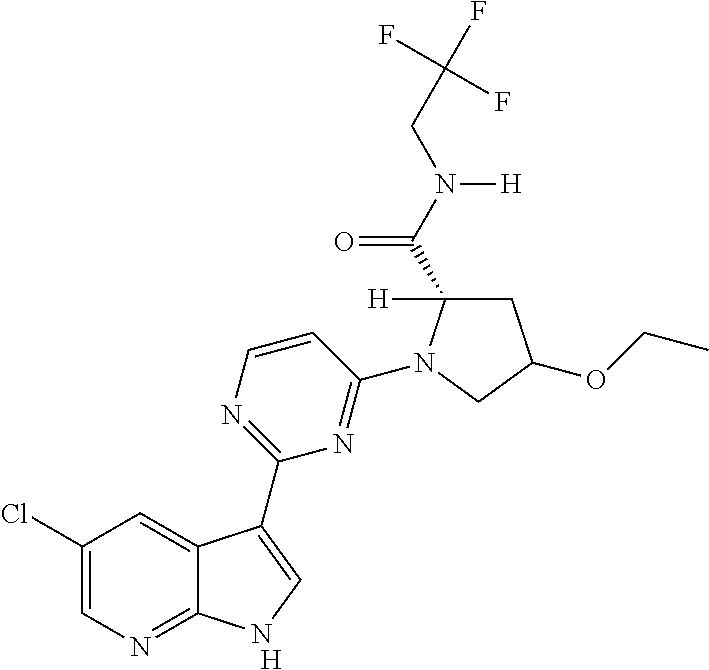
[H].C1=CN=C(C2=CNC3=NC=C(Cl)C=C32)N=C1N1C([H])(C(N(CC(F)(F)F)[H])=O)CC(OCC)C1
